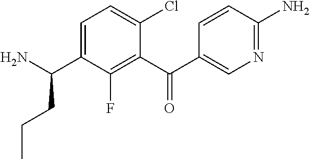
C1(C(C2=CN=C(N)C=C2)=O)=C(F)C(C(N)CCC)=CC=C1Cl
